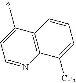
C12=C(C(C)=CC=N1)C=CC=C2[CF3]
